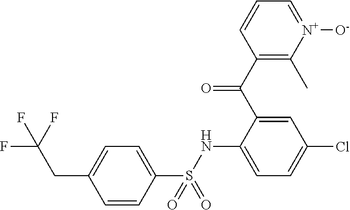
C1(C(C2=CC(Cl)=CC=C2NS(C2=CC=C(CC(F)(F)F)C=C2)(=O)=O)=O)=C(C)[N+]([O-])=CC=C1
